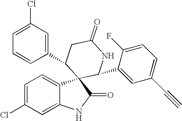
C1(C2C3(C4=CC=C(Cl)C=C4NC3=O)C(C3=CC(C#C)=CC=C3F)NC(=O)C2)=CC(Cl)=CC=C1
